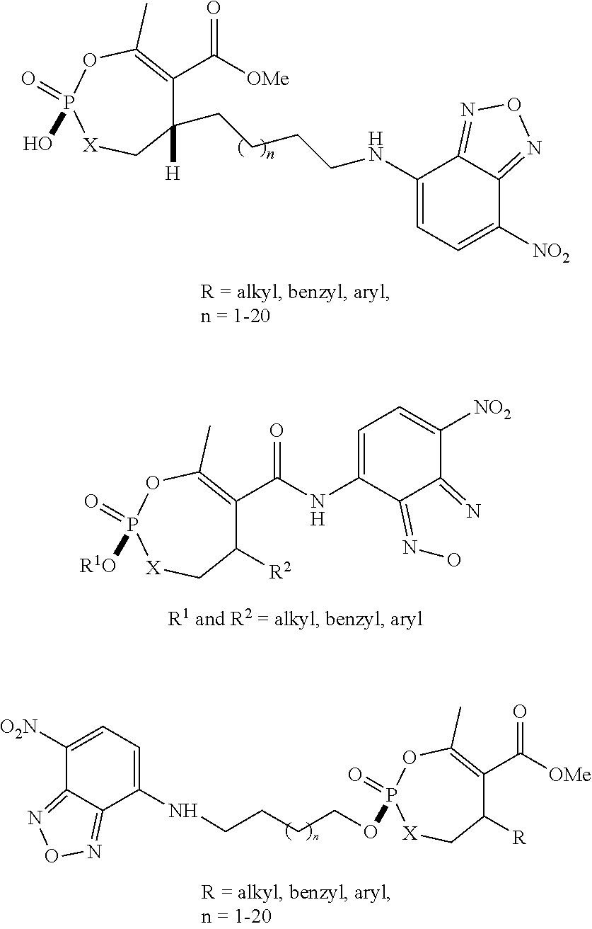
C1(C([OMe])=O)=C(C)OP(=O)(O)[X]CC1(CCCCNC1=CC=C([NO2])C2=NON=C12)[H].C1(C(NC2=CC=C([NO2])C(=N)C2=NO)=O)=C(C)OP(=O)([R1O])[X]CC1[R2].C1(NCCCCOP2(=O)[X]CC([R])C(C([OMe])=O)=C(C)O2)=CC=C([O2N])C2=NON=C12
